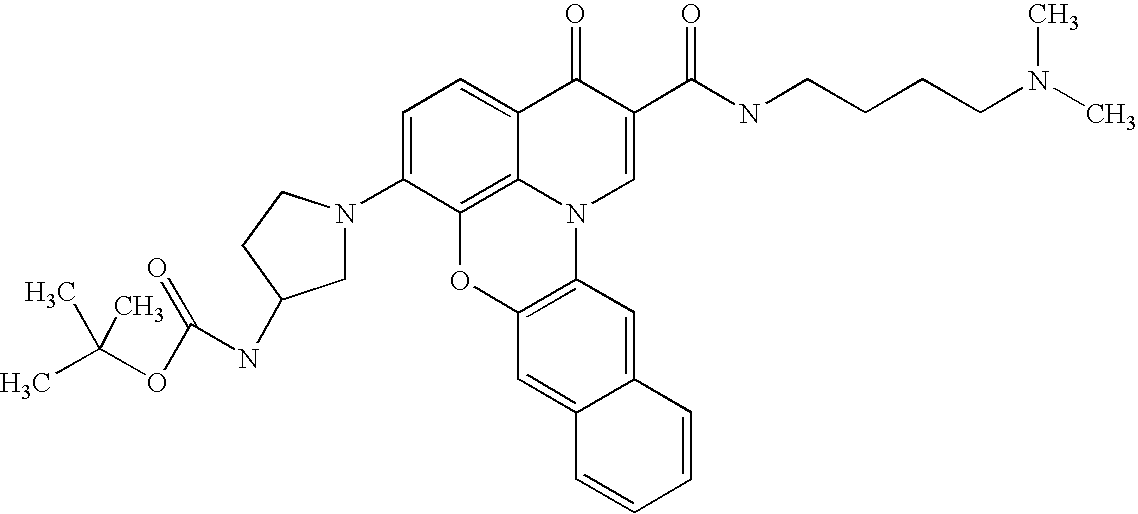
C1=C(N2CC(NC(=O)OC(C)(C)C)CC2)C2=C3C(=C1)C(=O)C(C(=O)NCCCCN(C)C)=CN3C1=C(O2)C=C2C(=C1)C=CC=C2
